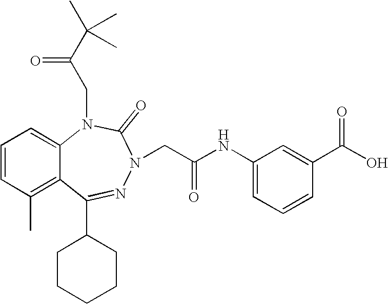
C1=CC(C)=C2C(=C1)N(CC(C(C)(C)C)=O)C(=O)N(CC(NC1=CC=CC(C(O)=O)=C1)=O)N=C2C1CCCCC1
